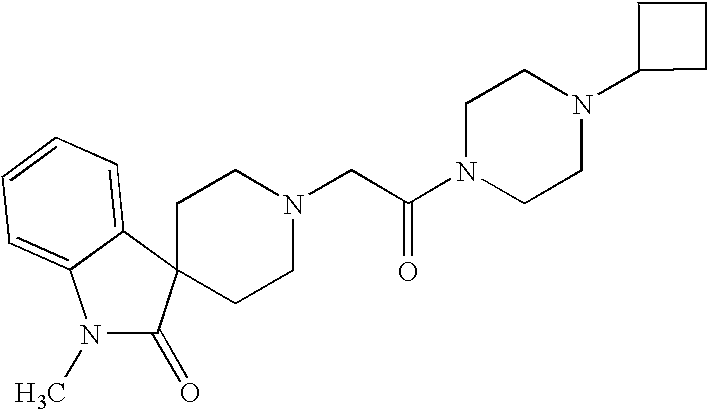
C1CN(CC(N2CCN(C3CCC3)CC2)=O)CCC12C(=O)N(C)C1=CC=CC=C21
